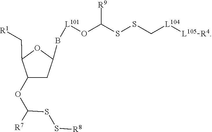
O(C(SS[R8])[R7])C1CC(B[L101]OC(SSC[L104][L105][R4])[R9])OC1C[R1]
